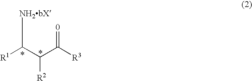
[R1]C(C(C([R3])=[0])[R2])[NH2bX]
